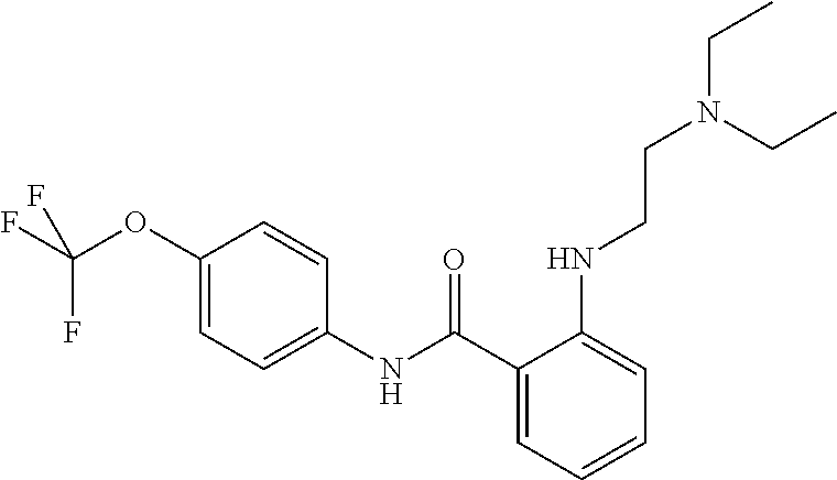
C1(C(NC2=CC=C(OC(F)(F)F)C=C2)=O)=CC=CC=C1NCCN(CC)CC
